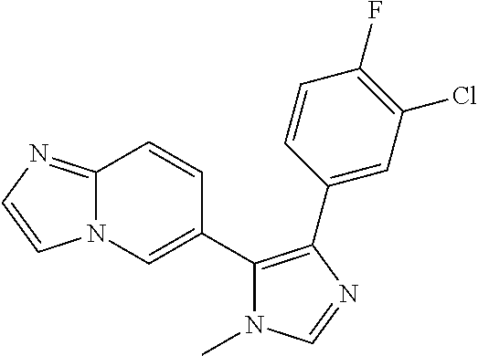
C12=NC=CN1C=C(C1=C(C3=CC(Cl)=C(F)C=C3)N=CN1C)C=C2
